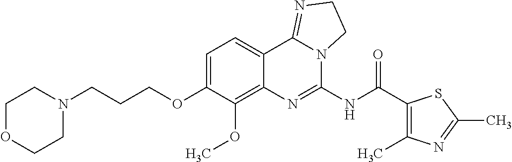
C1OCCN(CCCOC2=CC=C3C(=C2OC)N=C(NC(C2=C(C)N=C(C)S2)=O)N2C3=NCC2)C1
